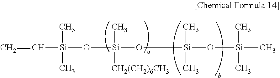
C([Si](C)(C)O[Si](O[Si](O[Si](C)(C)C)(C)C)(C)[CH2(CH2)6CH3])=C
